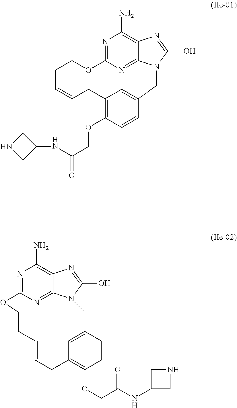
N1=C2N=C3C(=C1N)N=C(O)N3CC1=CC(=C(OCC(NC3CNC3)=O)C=C1)CC=CCCO2.N1=C2N=C3C(=C1N)N=C(O)N3CC1=CC(=C(OCC(=O)NC3CNC3)C=C1)CC=CCCO2
